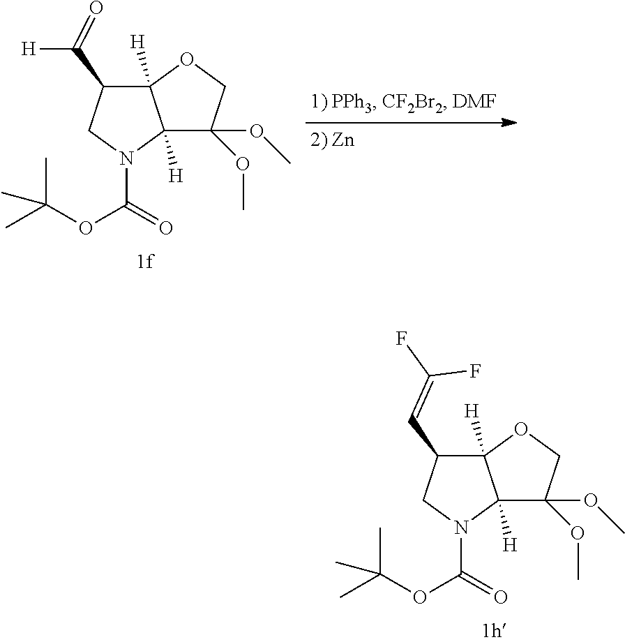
C1(C=C(F)F)C2([H])C([H])(N(C(=O)OC(C)(C)C)C1)C(OC)(OC)CO2.C1(C([H])=O)C2([H])C([H])(N(C(=O)OC(C)(C)C)C1)C(OC)(OC)CO2
